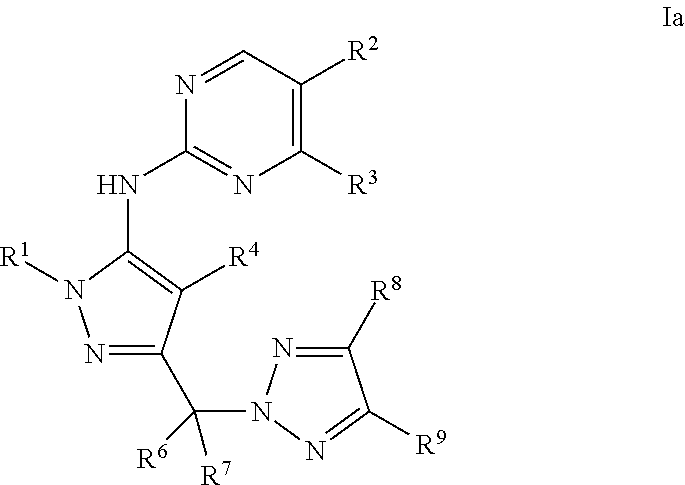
C1([R3])=C([R2])C=NC(NC2=C([R4])C(C(N3N=C([R8])C([R9])=N3)([R6])[R7])=NN2[R1])=N1
